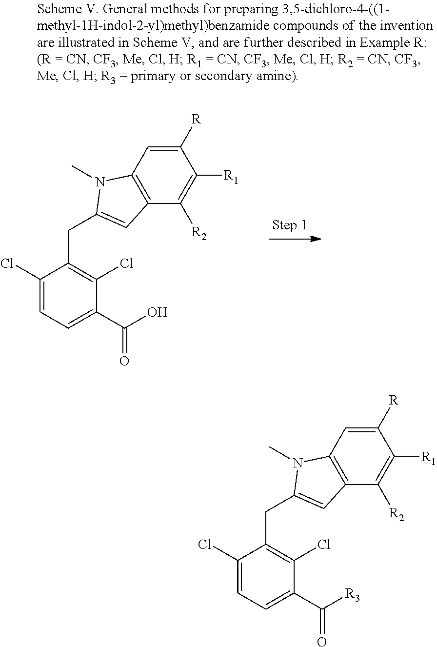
ClC1=CC=C(C(O)=O)C(Cl)=C1CC1=CC2=C(N1C)C=C([R])C([R1])=C2[R2].ClC1=CC=C(C([R3])=O)C(Cl)=C1CC1=CC2=C(N1C)C=C([R])C([R1])=C2[R2]
